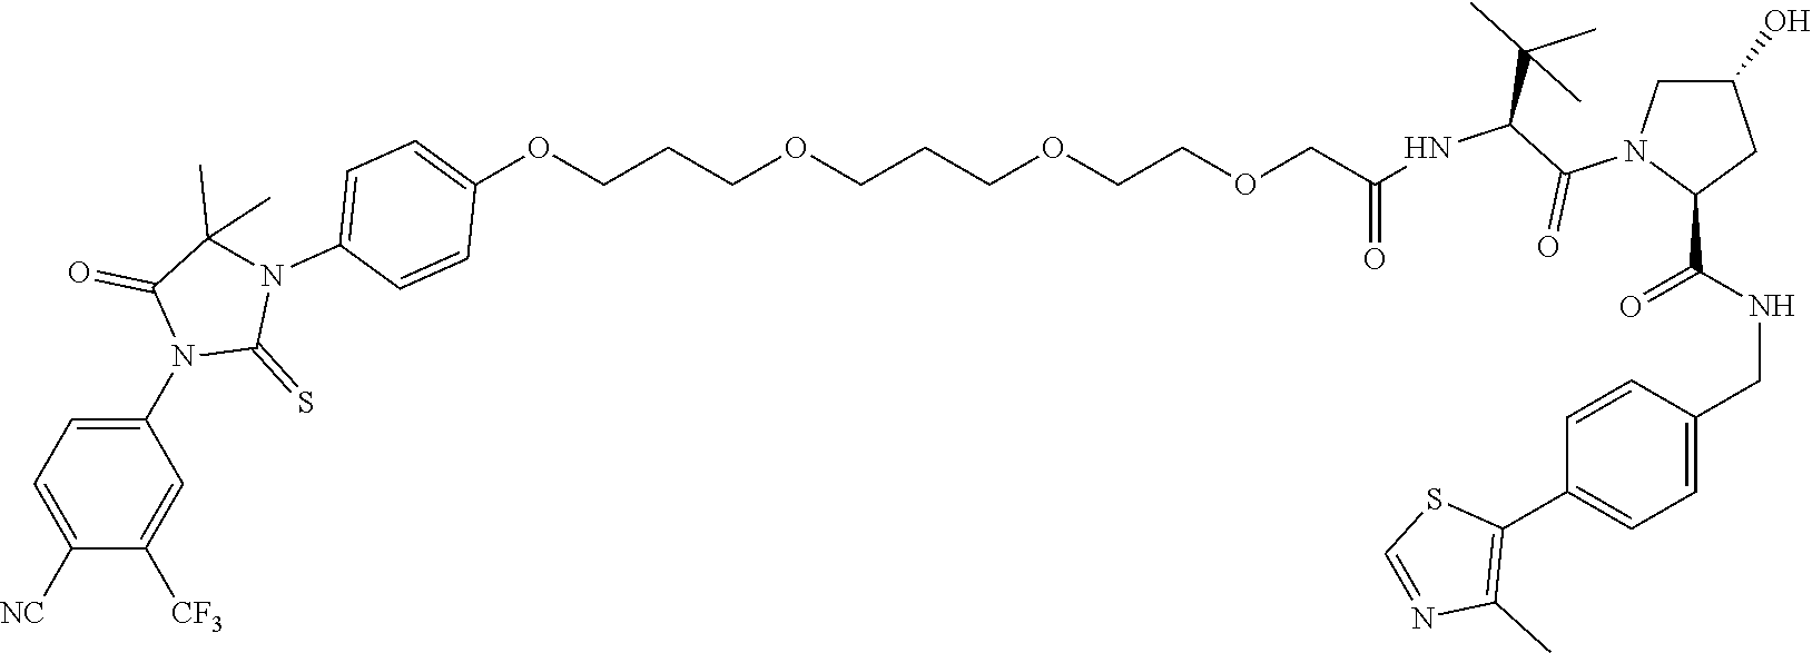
C(NC(=O)C1CC(O)CN1C(=O)C(C(C)(C)C)NC(=O)COCCOCCCOCCCOC1=CC=C(N2C(=S)N(C3=CC=C([NC])C([CF3])=C3)C(=O)C2(C)C)C=C1)C1=CC=C(C2=C(C)N=CS2)C=C1
